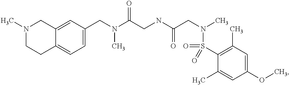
N(C(CNC(CN(C)S(C1=C(C)C=C(OC)C=C1C)(=O)=O)=O)=O)(C)CC1=CC=C2C(=C1)CN(C)CC2
